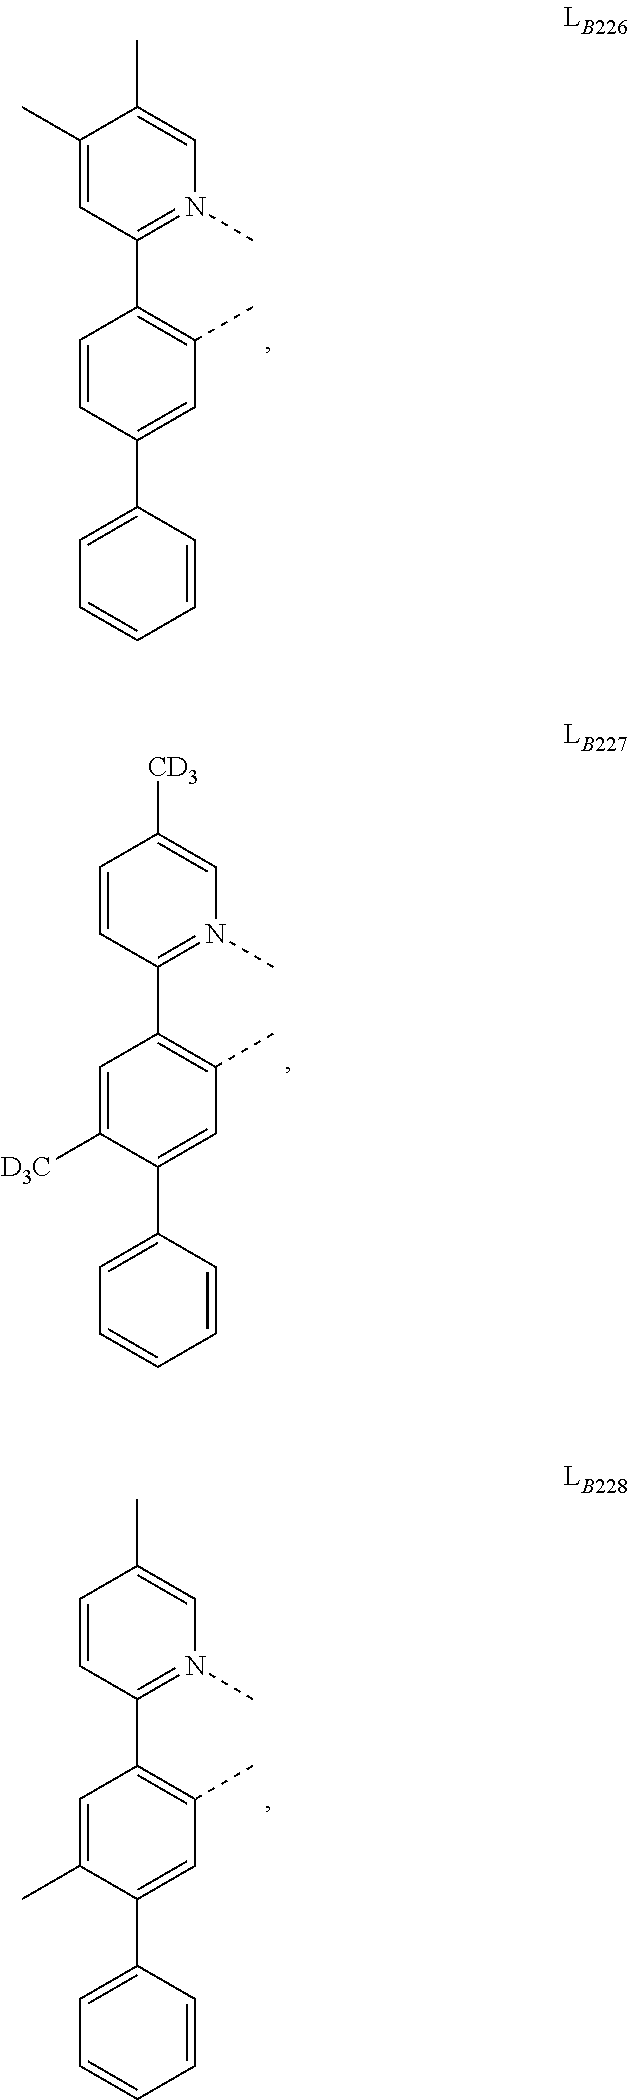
C1(C2=CC=CC=C2)=CC(C)=C(C2=N(C)C=C(C)C(C)=C2)C=C1.C1(C2=CC=CC=C2)=CC(C)=C(C2=N(C)C=C([CD3])C=C2)C=C1[D3C].C1(C2=CC=CC=C2)=CC(C)=C(C2=N(C)C=C(C)C=C2)C=C1C
